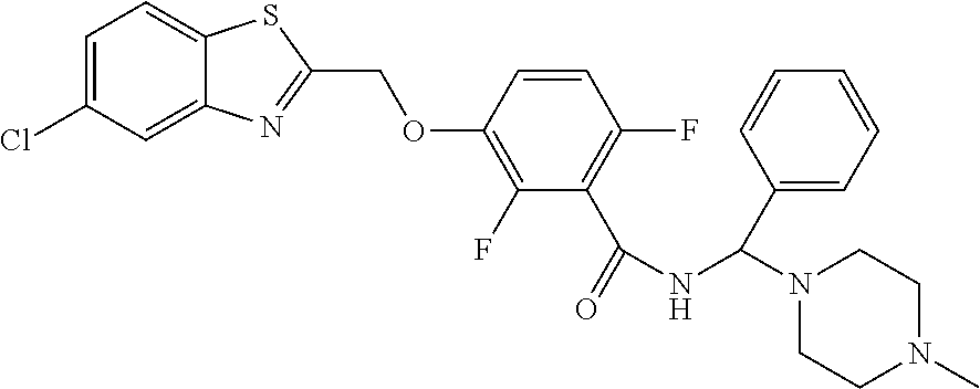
C1=C(Cl)C=C2C(=C1)SC(COC1=C(F)C(C(=O)NC(N3CCN(C)CC3)C3=CC=CC=C3)=C(F)C=C1)=N2
